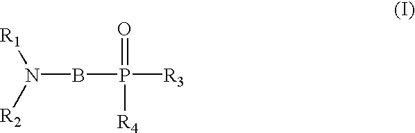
N(BP([R3])(=O)[R4])([R1])[R2]
